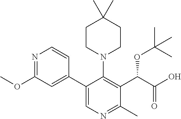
N1=C(OC)C=C(C2=CN=C(C)C(C(C(O)=O)OC(C)(C)C)=C2N2CCC(C)(C)CC2)C=C1
